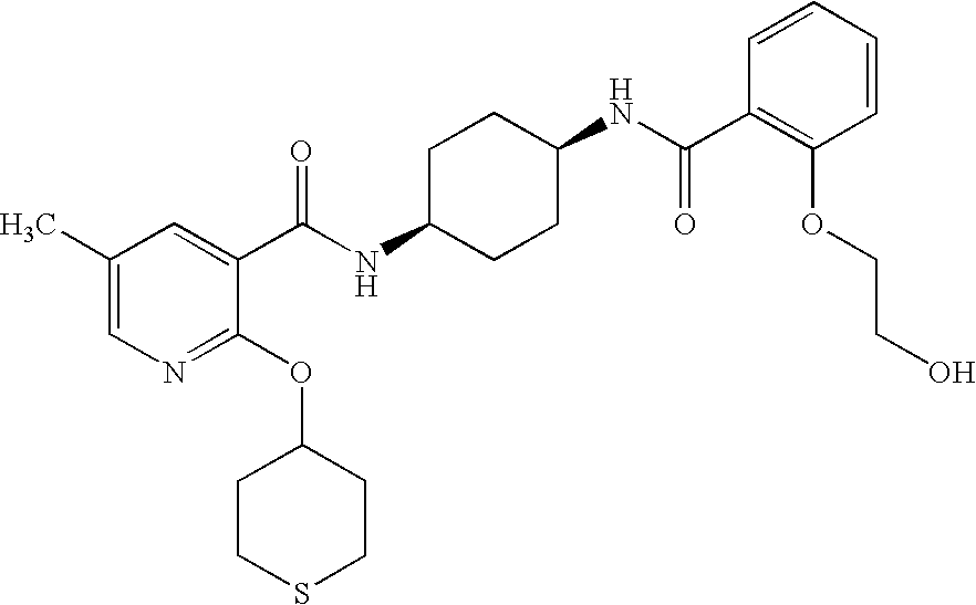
C1(C)=CN=C(OC2CCSCC2)C(C(NC2CCC(NC(C3=C(OCCO)C=CC=C3)=O)CC2)=O)=C1
